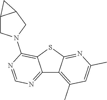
C12=NC=NC(N3CC4C(C3)C4)=C1SC1=NC(C)=CC(C)=C21
